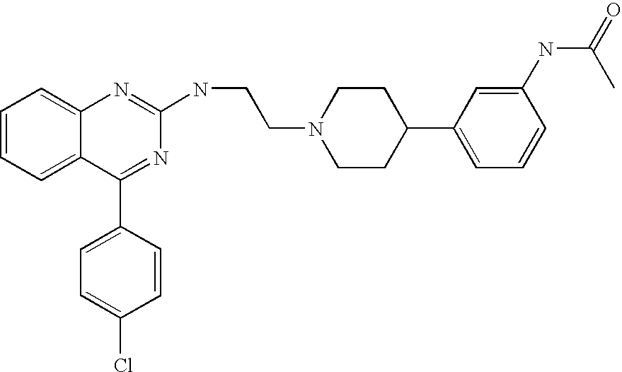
C1=C(Cl)C=CC(C2=NC(NCCN3CCC(C4=CC=CC(NC(=O)C)=C4)CC3)=NC3=CC=CC=C32)=C1
